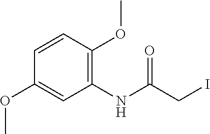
C1=CC(OC)=C(NC(CI)=O)C=C1OC
